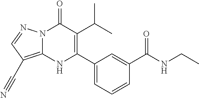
N12C(=C(C#N)C=N1)NC(C1=CC=CC(C(NCC)=O)=C1)=C(C(C)C)C2=O
